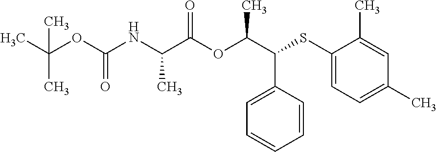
CC(OC(NC(C(OC(C(SC1=CC=C(C)C=C1C)C1=CC=CC=C1)C)=O)C)=O)(C)C
